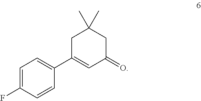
C1=C(F)C=CC(C2=CC(=O)CC(C)(C)C2)=C1
